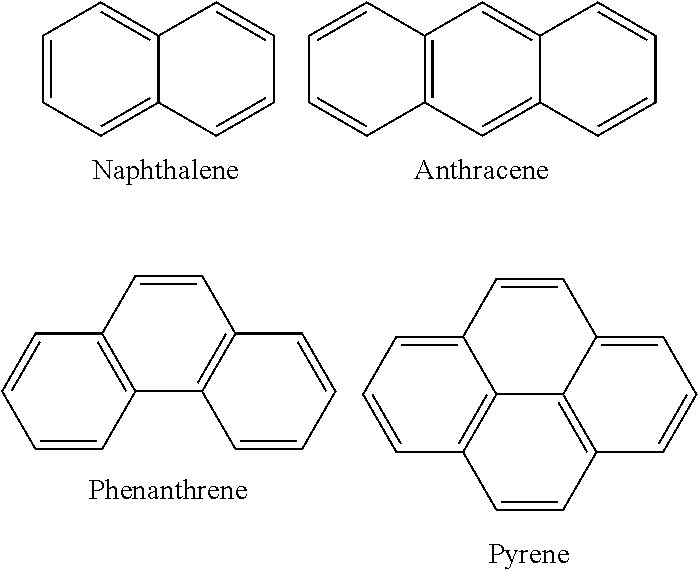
C1=CC=C2C(=C1)C=CC=C2.C1=CC2=C(C=C1)C=C1C(=C2)C=CC=C1.C1=CC2=C(C=C1)C=CC1=C2C=CC=C1.C1=CC=C2C3=C1C=CC1=C3C(=CC=C1)C=C2
